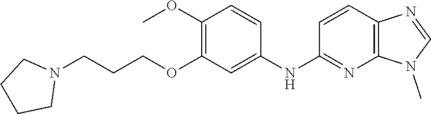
C12=C(C=CC(NC3=CC(OCCCN4CCCC4)=C(OC)C=C3)=N1)N=CN2C
